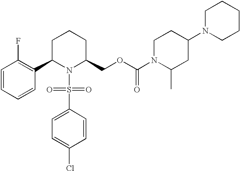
C1=CC=CC(C2N(S(C3=CC=C(Cl)C=C3)(=O)=O)C(COC(N3C(C)CC(N4CCCCC4)CC3)=O)CCC2)=C1F
